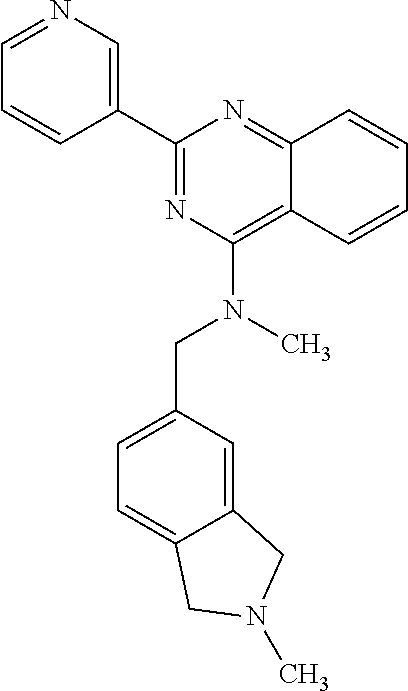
C1(C2=CN=CC=C2)=NC(N(CC2=CC=C3C(=C2)CN(C)C3)C)=C2C(=N1)C=CC=C2
